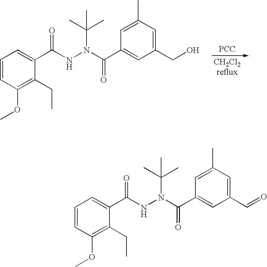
C1=CC(OC)=C(CC)C(C(NN(C(C2=CC(CO)=CC(C)=C2)=O)C(C)(C)C)=O)=C1.[PCC].C1=CC(OC)=C(CC)C(C(NN(C(C2=CC(C=O)=CC(C)=C2)=O)C(C)(C)C)=O)=C1
